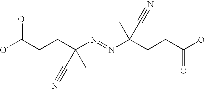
OC(CCC(N=NC(CCC(O)=O)(C)C#N)(C)C#N)=O
